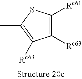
C1([Rc63])=C([Rc61])SC(C)=C1[Rc63]
